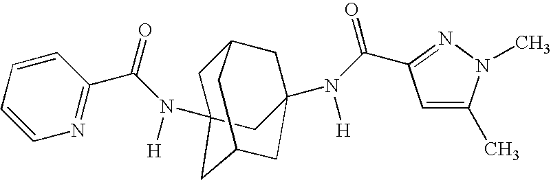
N(C(C1=NC=CC=C1)=O)([H])C12CC3CC(N(C(=O)C4=NN(C)C(C)=C4)[H])(CC(C1)C3)C2
